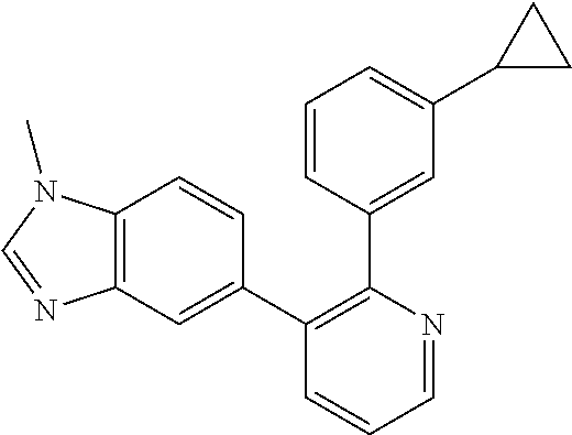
C12=C(C=C(C3=C(C4=CC(C5CC5)=CC=C4)N=CC=C3)C=C1)N=CN2C
